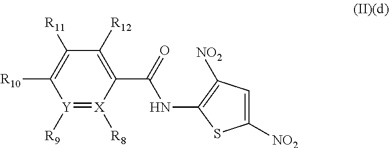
[Y]1([R9])=[X]([R8])C(C(=O)NC2=C([NO2])C=C([NO2])S2)=C([R12])C([R11])=C1[R10]
